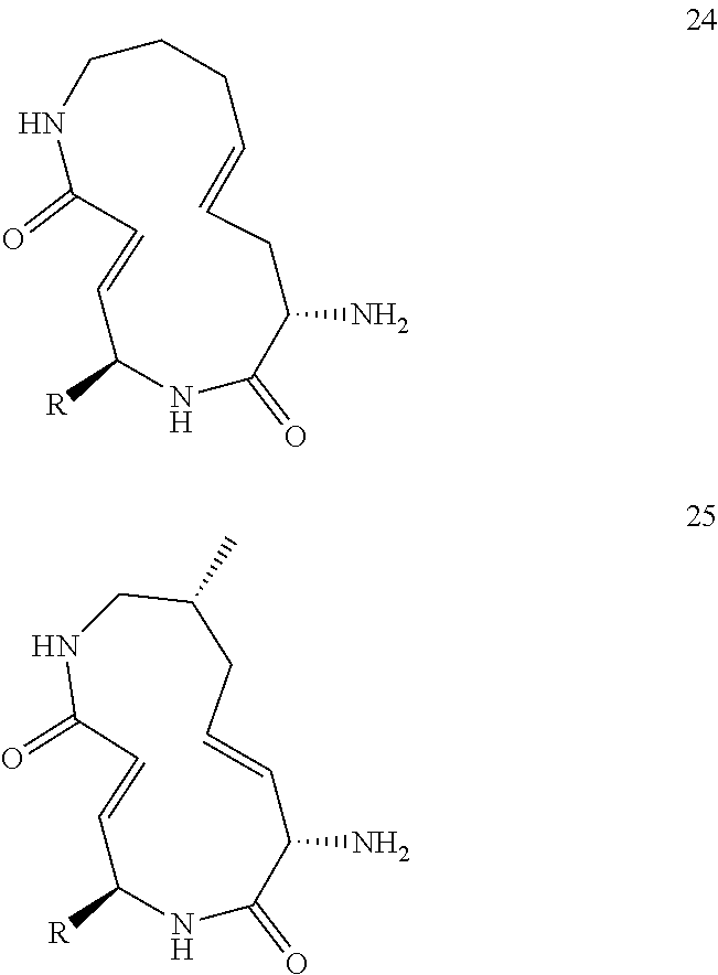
C1=CC([R])NC(=O)C(N)CC=CCCCNC1=O.C1NC(=O)C=CC([R])NC(=O)C(N)C=CCC1C
